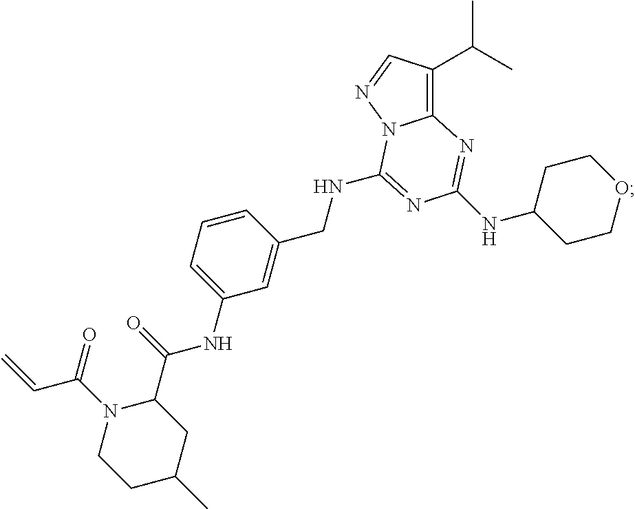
C(NC1=NC(NC2CCOCC2)=NC2=C(C(C)C)C=NN21)C1=CC(NC(=O)C2CC(C)CCN2C(=O)C=C)=CC=C1
